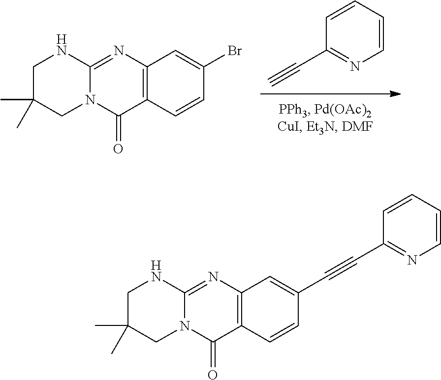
C1(C#C)=NC=CC=C1.C12=C(N=C3N(C1=O)CC(C)(C)CN3)C=C(Br)C=C2.C12=C(N=C3N(C1=O)CC(C)(C)CN3)C=C(C#CC1=NC=CC=C1)C=C2
